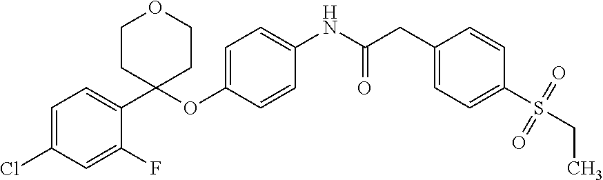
C1=C(Cl)C=C(F)C(C2(OC3=CC=C(NC(CC4=CC=C(S(=O)(=O)CC)C=C4)=O)C=C3)CCOCC2)=C1
